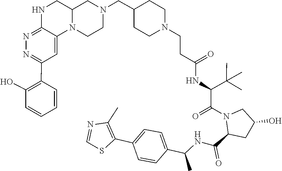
C1=NC(C)=C(C2=CC=C(C(C)NC(C3N(C(=O)C(NC(CCN4CCC(CN5CCN6C7=CC(C8=C(O)C=CC=C8)=NN=C7NCC6C5)CC4)=O)C(C)(C)C)CC(O)C3)=O)C=C2)S1
